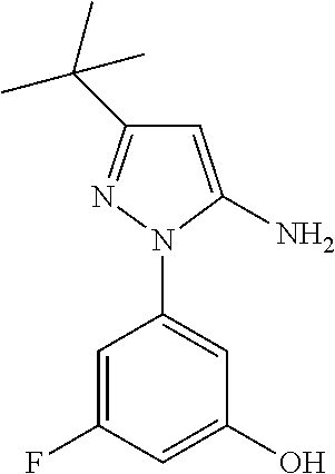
C1=C(F)C=C(O)C=C1N1C(N)=CC(C(C)(C)C)=N1
